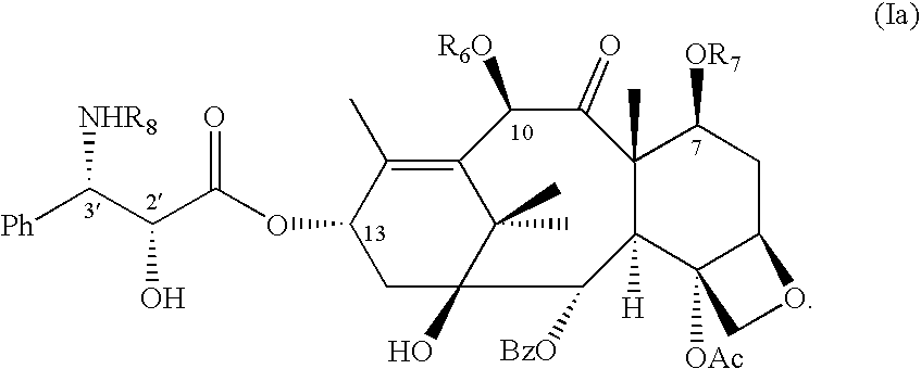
C12(O)C(C)(C)C(=C(C)C(OC(C(C([Ph])[NHR8])O)=O)C1)C([R6O])C(=O)C1(C)C([H])(C2[BzO])C2([OAc])C(CC1[OR7])OC2
